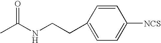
CC(NCCC1=CC=C([NCS])C=C1)=O
